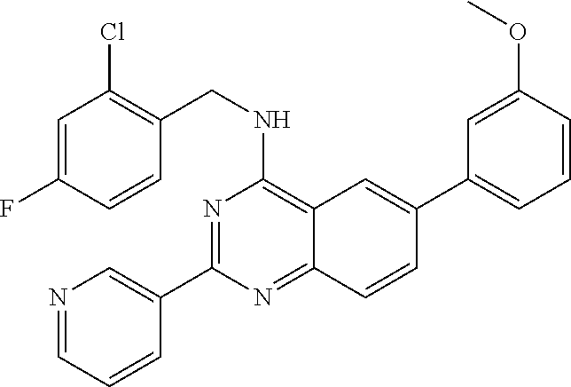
N1=C(C2=CN=CC=C2)N=C2C(=C1NCC1=C(Cl)C=C(F)C=C1)C=C(C1=CC=CC(OC)=C1)C=C2
